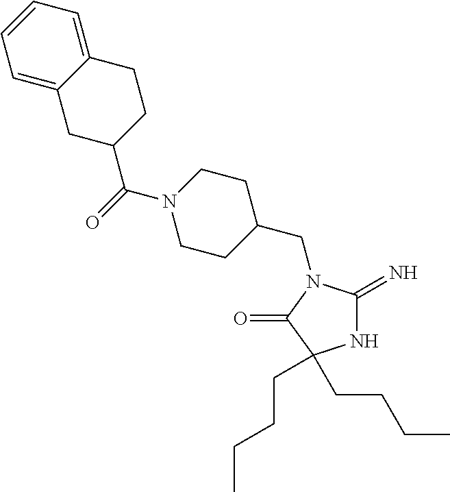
N1C(=N)N(CC2CCN(C(C3CCC4=CC=CC=C4C3)=O)CC2)C(=O)C1(CCCC)CCCC
